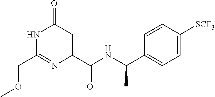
C1(COC)=NC(C(NC(C2=CC=C([SCF3])C=C2)C)=O)=CC(=O)N1
